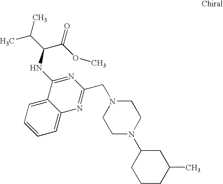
C1=CC=C2C(=C1)C(NC(C(C)C)C(OC)=O)=NC(CN1CCN(C3CCCC(C)C3)CC1)=N2
